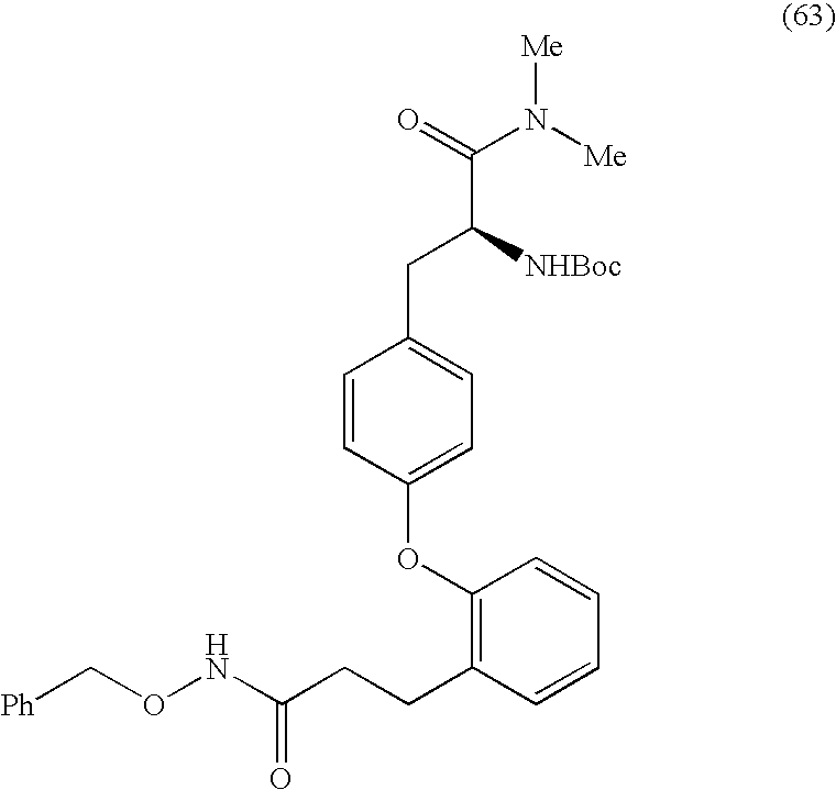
C1=CC(OC2=C(CCC(NOC[Ph])=O)C=CC=C2)=CC=C1CC(C(=O)N([Me])[Me])[NHBoc]
